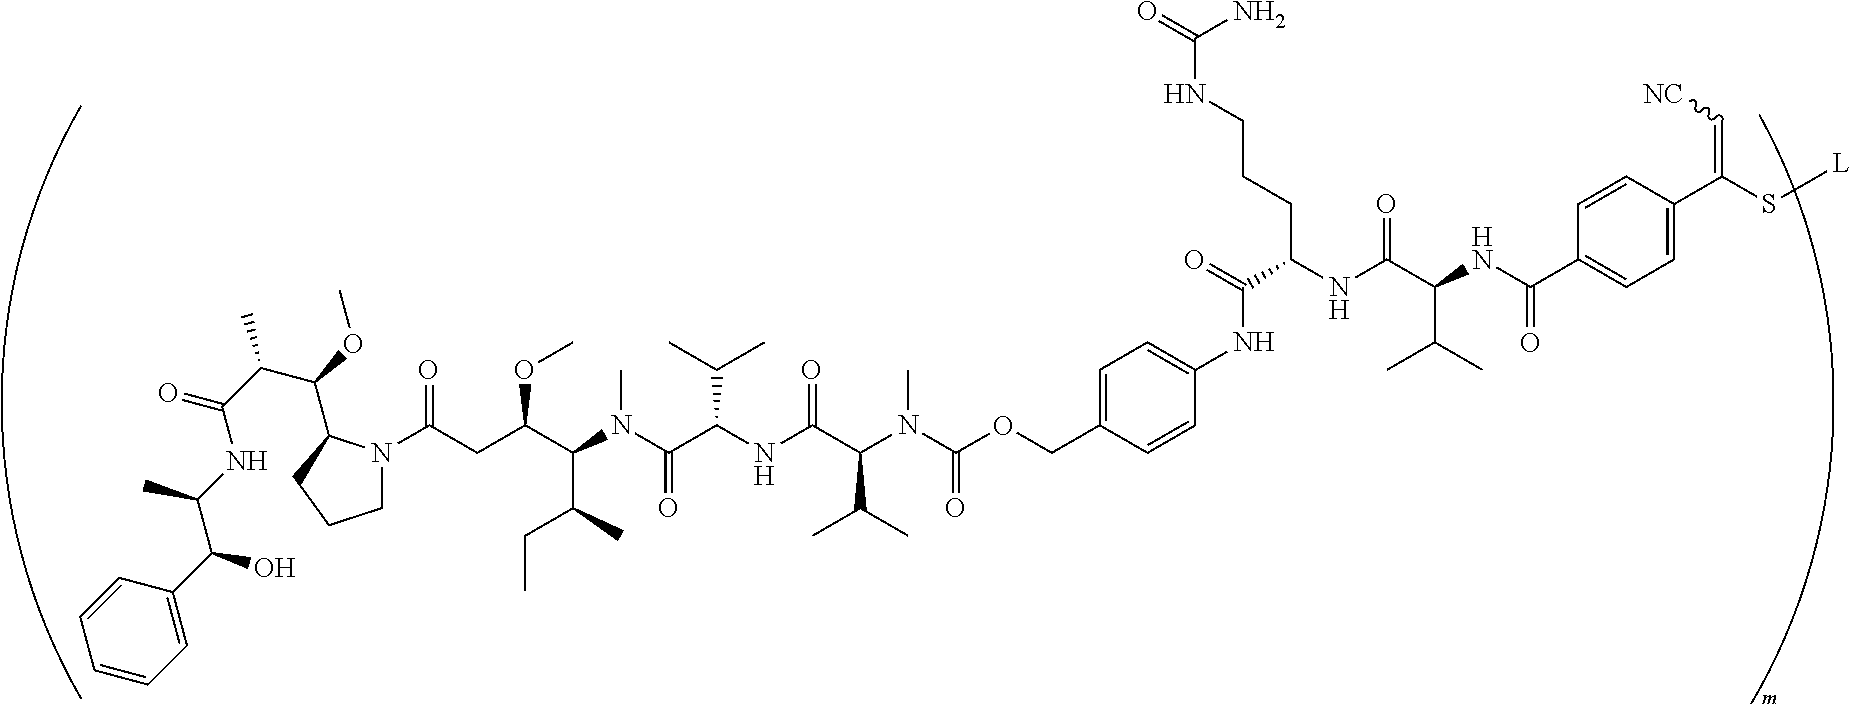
C1N(C(CC(OC)C(C(CC)C)N(C)C(=O)C(C(C)C)NC(=O)C(C(C)C)N(C)C(=O)OCC2=CC=C(NC(=O)C(NC(C(NC(C3=CC=C(C(S[L])=C[NC])C=C3)=O)C(C)C)=O)CCCNC(=O)N)C=C2)=O)C(C(OC)C(C(NC(C(C2=CC=CC=C2)O)C)=O)C)CC1
